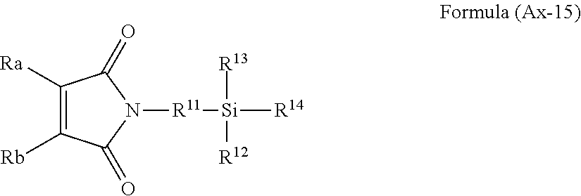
C1([Ra])=C([Rb])C(=O)N([R11][Si]([R14])([R13])[R12])C1=O
